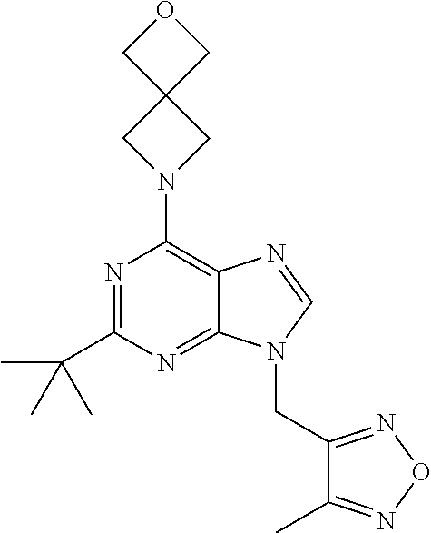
N1(C2=C3C(=NC(C(C)(C)C)=N2)N(CC2=NON=C2C)C=N3)CC2(C1)COC2
